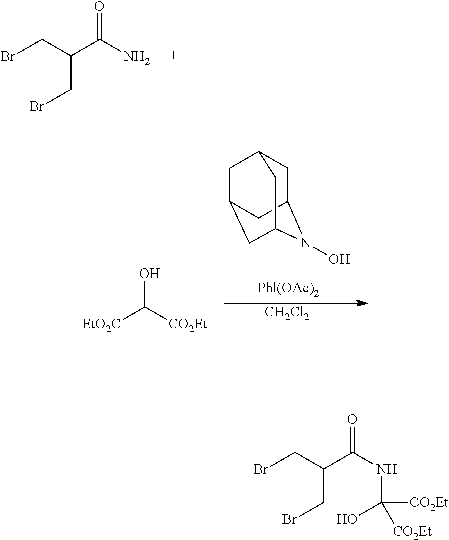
O=C(N)C(CBr)CBr.C1C2N(O)C3CC(CC1C3)C2.[CH2Cl2].OC([EtO2C])[CO2Et].O=C(NC([CO2Et])(O)[CO2Et])C(CBr)CBr
